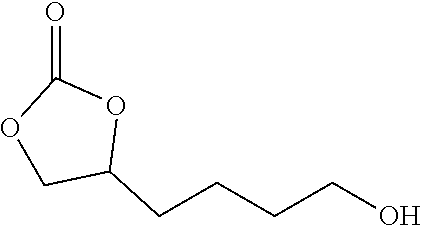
O1CC(CCCCO)OC1=O
